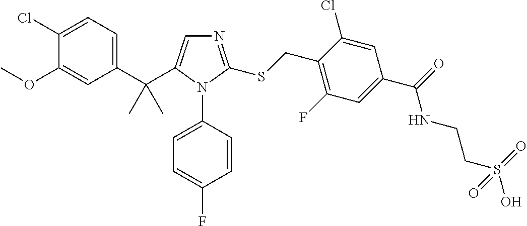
C1(C(C2=CN=C(SCC3=C(F)C=C(C(NCCS(O)(=O)=O)=O)C=C3Cl)N2C2=CC=C(F)C=C2)(C)C)=CC=C(Cl)C(OC)=C1
